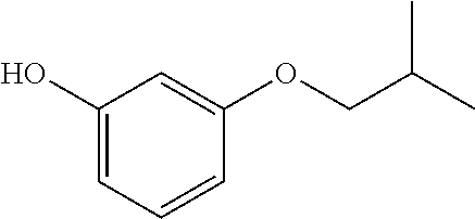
C1(O)=CC=CC(OCC(C)C)=C1
